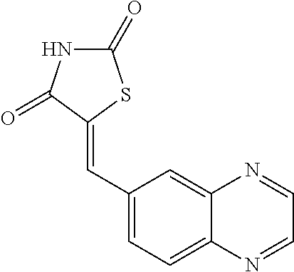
C1(C=C2SC(=O)NC2=O)=CC=C2C(=C1)N=CC=N2
